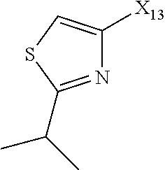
N1=C(C(C)C)SC=C1[X13]
